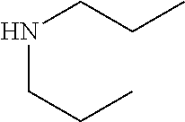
N(CCC)CCC
